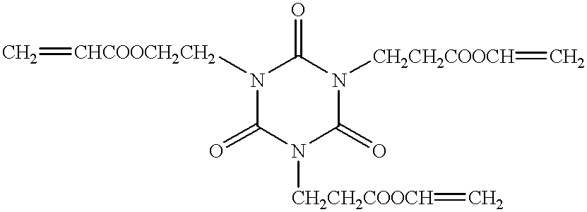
C1(=O)N([CH2CH2COOCH]=C)C(=O)N([CH2CH2COOCH]=C)C(=O)N1[CHCOOCH2CH2]=C
